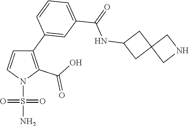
C1(C2=CC(C(NC3CC4(C3)CNC4)=O)=CC=C2)=C(C(O)=O)N(S(N)(=O)=O)C=C1
